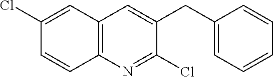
C1(CC2=CC3=C(N=C2Cl)C=CC(Cl)=C3)=CC=CC=C1
